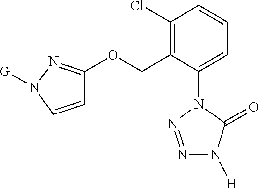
C1=C(N2N=NN([H])C2=O)C(COC2=NN([G])C=C2)=C(Cl)C=C1
